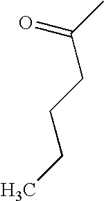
C(C(C)=O)CCC
